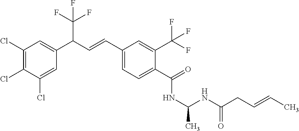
C1(Cl)=C(Cl)C(Cl)=CC(C(C=CC2=CC=C(C(=O)NC(NC(CC=CC)=O)C)C(C(F)(F)F)=C2)C(F)(F)F)=C1
